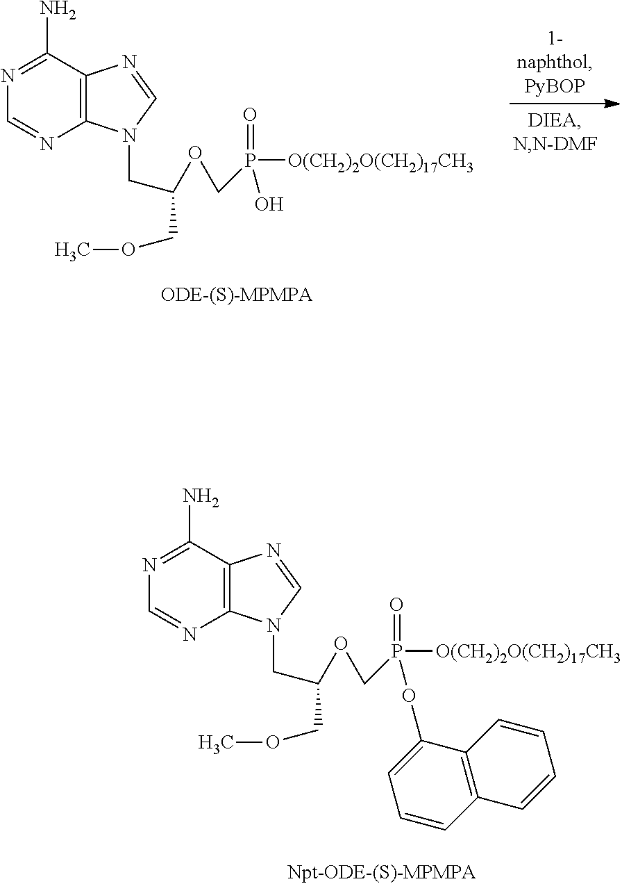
N1=C(N)C2=C(N=C1)N(CC(OCP(=O)(O)[O(CH2)2O(CH2)17CH3])COC)C=N2.N1=C(N)C2=C(N=C1)N(CC(OCP(=O)(OC1=CC=CC3=C1C=CC=C3)[O(CH2)2O(CH2)17CH3])COC)C=N2
